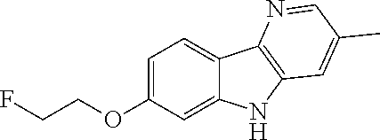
O(C1=CC=C2C(=C1)NC1=C2N=CC(C)=C1)CCF
